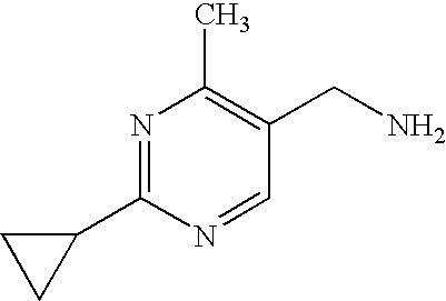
CC1=C(CN)C=NC(C2CC2)=N1
